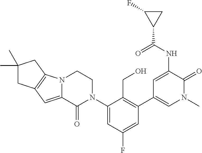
N12C(=CC3=C1CC(C)(C)C3)C(=O)N(C1=CC(F)=CC(C3=CN(C)C(=O)C(NC(C4CC4F)=O)=C3)=C1CO)CC2
